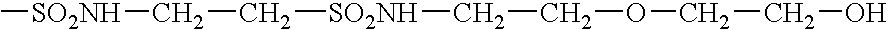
C[SO2NH]CC[SO2NH]CCOCCO
